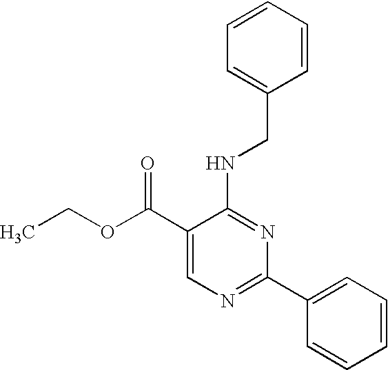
C1(C(OCC)=O)=CN=C(C2=CC=CC=C2)N=C1NCC1=CC=CC=C1
